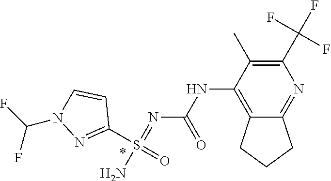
N(C1=C2C(=NC(C(F)(F)F)=C1C)CCC2)C(N=S(N)(C1=NN(C(F)F)C=C1)=O)=O
